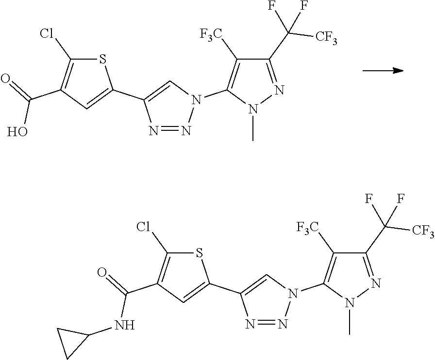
S1C(Cl)=C(C(=O)O)C=C1C1=CN(C2=C([F3C])C(C(F)([CF3])F)=NN2C)N=N1.S1C(Cl)=C(C(=O)NC2CC2)C=C1C1=CN(C2=C([F3C])C(C(F)([CF3])F)=NN2C)N=N1
